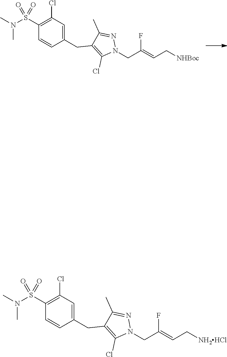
N1=C(C)C(CC2=CC(Cl)=C(S(N(C)C)(=O)=O)C=C2)=C(Cl)N1CC(F)=CC[NHBoc].N1=C(C)C(CC2=CC(Cl)=C(S(N(C)C)(=O)=O)C=C2)=C(Cl)N1CC(F)=CC[NH2HCl]
